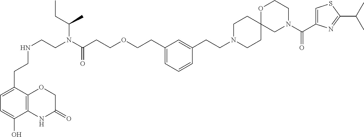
C1CC2(CCN1CCC1=CC(CCOCCC(N(CCNCCC3=CC=C(O)C4=C3OCC(=O)N4)C(C)CC)=O)=CC=C1)CN(C(C1=CSC(C(C)C)=N1)=O)CCO2
